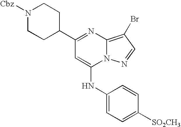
C1(C2=NC3=C(Br)C=NN3C(NC3=CC=C([SO2CH3])C=C3)=C2)CCN([Cbz])CC1
